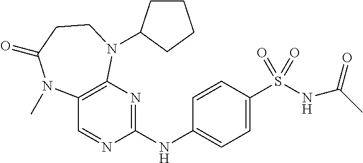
C1(NC2=NC3=C(C=N2)N(C)C(=O)CCN3C2CCCC2)=CC=C(S(NC(C)=O)(=O)=O)C=C1
